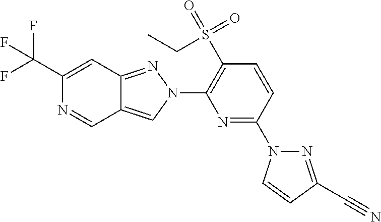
C1(C(F)(F)F)=CC2=NN(C3=C(S(=O)(=O)CC)C=CC(N4N=C(C#N)C=C4)=N3)C=C2C=N1
